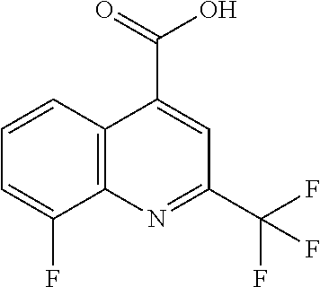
C12=C(N=C(C(F)(F)F)C=C1C(=O)O)C(F)=CC=C2
